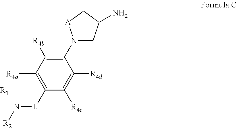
C1(N2CC(N)C[A]2)=C([R4b])C([R4a])=C([L]N[R2])C([R4c])=C1[R4d].[R1]
